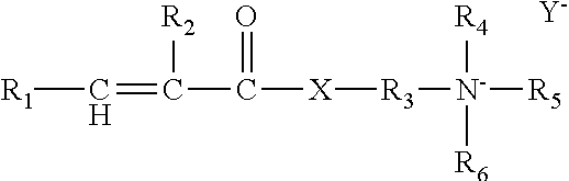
[R1]C=C([R2])C([X][R3][N-]([R4])([R6])[R5])=O.[Y]
